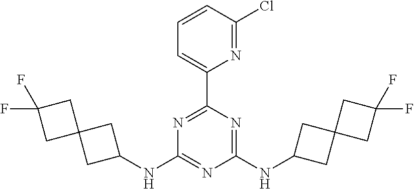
N1=C(C2=CC=CC(Cl)=N2)N=C(NC2CC3(C2)CC(F)(F)C3)N=C1NC1CC2(C1)CC(F)(F)C2
